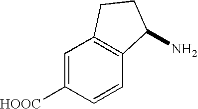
C1=C([HOOC])C=CC2=C1CCC2N
